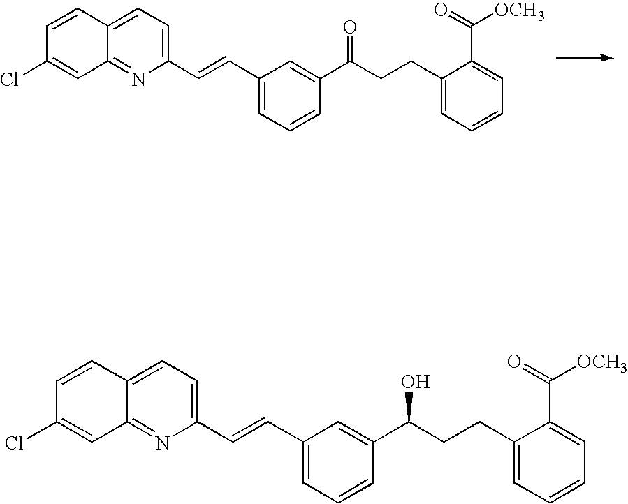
C1(C=CC2=CC=CC(C(CCC3=CC=CC=C3C(=O)[OCH3])=O)=C2)=CC=C2C(=N1)C=C(Cl)C=C2.C1(C=CC2=CC=CC(C(CCC3=CC=CC=C3C(=O)[OCH3])O)=C2)=CC=C2C(=N1)C=C(Cl)C=C2
